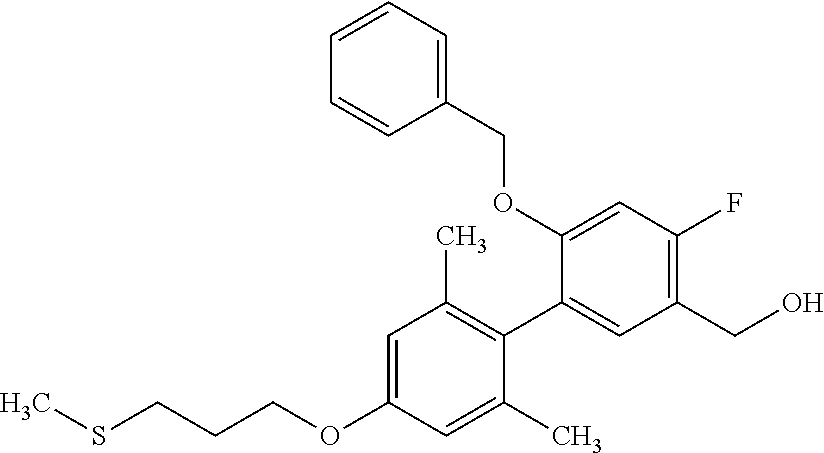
C1=C(OCC2=CC=CC=C2)C(C2=C(C)C=C(OCCCSC)C=C2C)=CC(CO)=C1F
